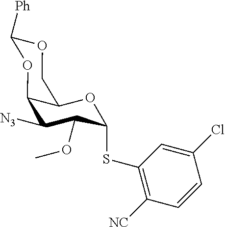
C1([N3])C(OC)C(SC2=C([NC])C=CC(Cl)=C2)OC2C1OC([Ph])OC2
